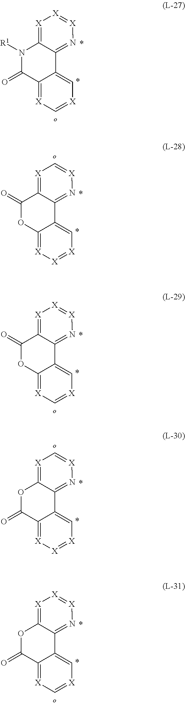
C12=[X][X]=[X]N=C1C1=C[X]=C[X]=C1C(=O)N2[R1].C12=[X]C=[X]N=C1C1=C[X]=[X][X]=C1OC2=O.C12=[X][X]=[X]N=C1C1=C[X]=C[X]=C1OC2=O.C12=[X]C=[X]N=C1C1=C[X]=[X][X]=C1C(=O)O2.C12=[X][X]=[X]N=C1C1=C[X]=C[X]=C1C(=O)O2
